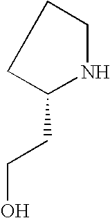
C1C(CCO)NCC1
